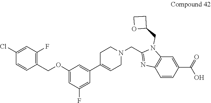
O(C1=CC(F)=CC(C2=CCN(CC3=NC4=C(N3CC3CCO3)C=C(C(O)=O)C=C4)CC2)=C1)CC1=C(F)C=C(Cl)C=C1
